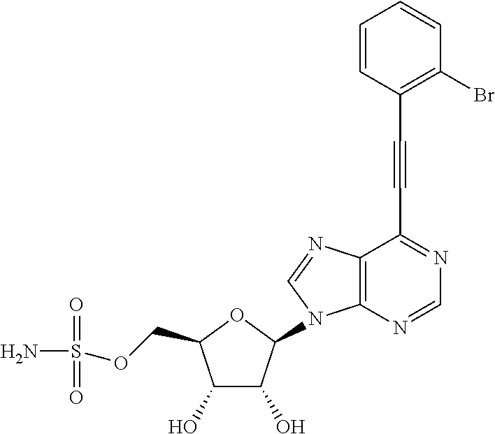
C1(O)C(O)C(N2C3=C(C(C#CC4=C(Br)C=CC=C4)=NC=N3)N=C2)OC1COS(N)(=O)=O
